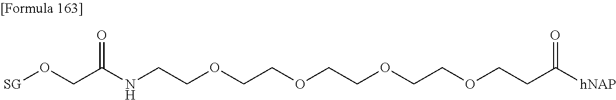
[SG]OCC(NCCOCCOCCOCCOCCC([hNAP])=O)=O
